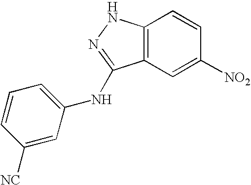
C12=C(C=C([NO2])C=C1)C(NC1=CC=CC([NC])=C1)=NN2
